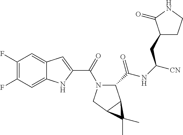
C1(F)=C(F)C=C2C(=C1)C=C(C(=O)N1C(C(NC([CN])CC3CCNC3=O)=O)C3C(C1)C3(C)C)N2
